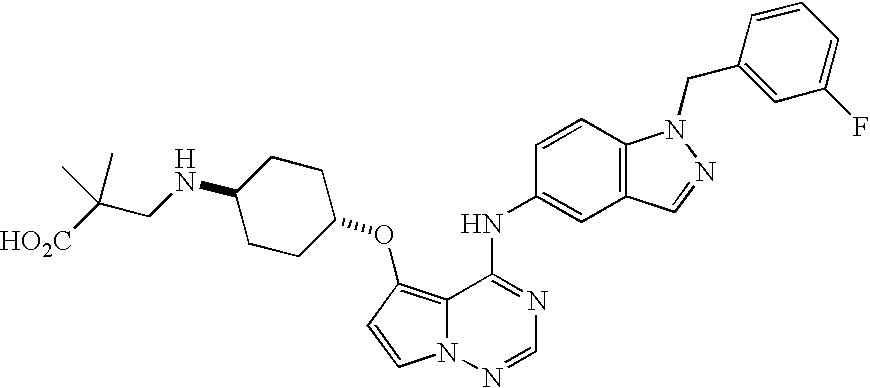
C12=C(OC3CCC(NCC([HO2C])(C)C)CC3)C=CN1N=CN=C2NC1=CC2=C(C=C1)N(CC1=CC(F)=CC=C1)N=C2
